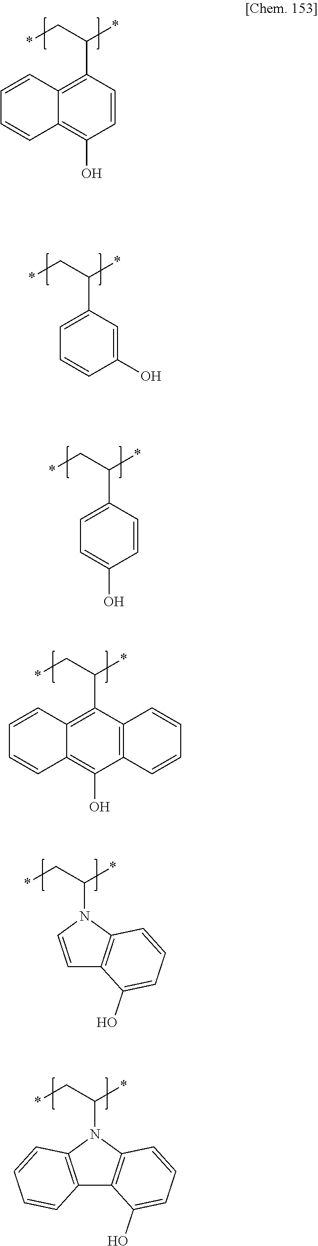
C1=CC2=C(C(C*)*)C=CC(O)=C2C=C1.C1=CC(O)=CC(C(C*)*)=C1.C1=C(O)C=CC(C(C*)*)=C1.C1=CC2=C(C(C*)*)C3=C(C(O)=C2C=C1)C=CC=C3.C(C*)(*)N1C=CC2=C1C=CC=C2O.C(C*)(*)N1C2=C(C3=C1C=CC=C3O)C=CC=C2
